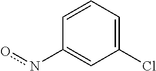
C1=CC=C(Cl)C=C1no
